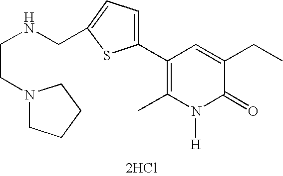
[2HCl].C1(C2=CC=C(CNCCN3CCCC3)S2)=C(C)N([H])C(=O)C(CC)=C1
